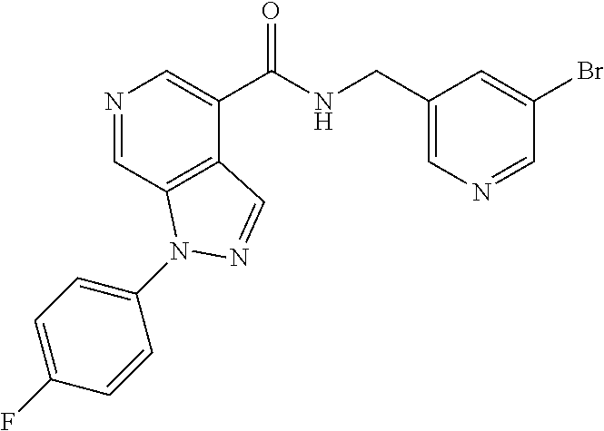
N1=CC2=C(C(C(NCC3=CN=CC(Br)=C3)=O)=C1)C=NN2C1=CC=C(F)C=C1
